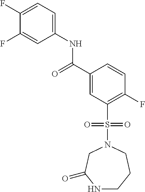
C1(F)=CC=C(NC(C2=CC(S(N3CC(=O)NCCC3)(=O)=O)=C(F)C=C2)=O)C=C1F
